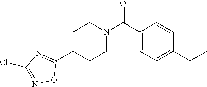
C1C(C2=NC(Cl)=NO2)CCN(C(C2=CC=C(C(C)C)C=C2)=O)C1
